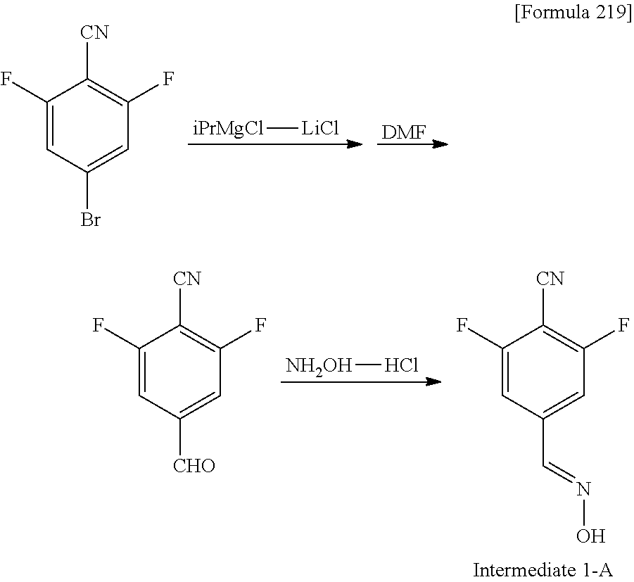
[iPrMgCl][LiCl].[DMF].C1(F)=CC(Br)=CC(F)=C1[CN].[NH2OH]Cl.C1(F)=CC([CHO])=CC(F)=C1[CN].C1(F)=CC(C=NO)=CC(F)=C1[CN]
